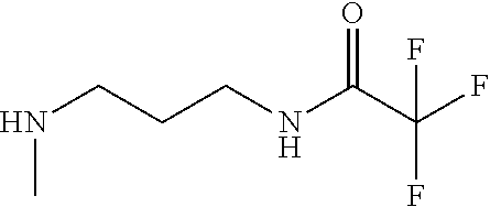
N(CCCNC(C(F)(F)F)=O)C
